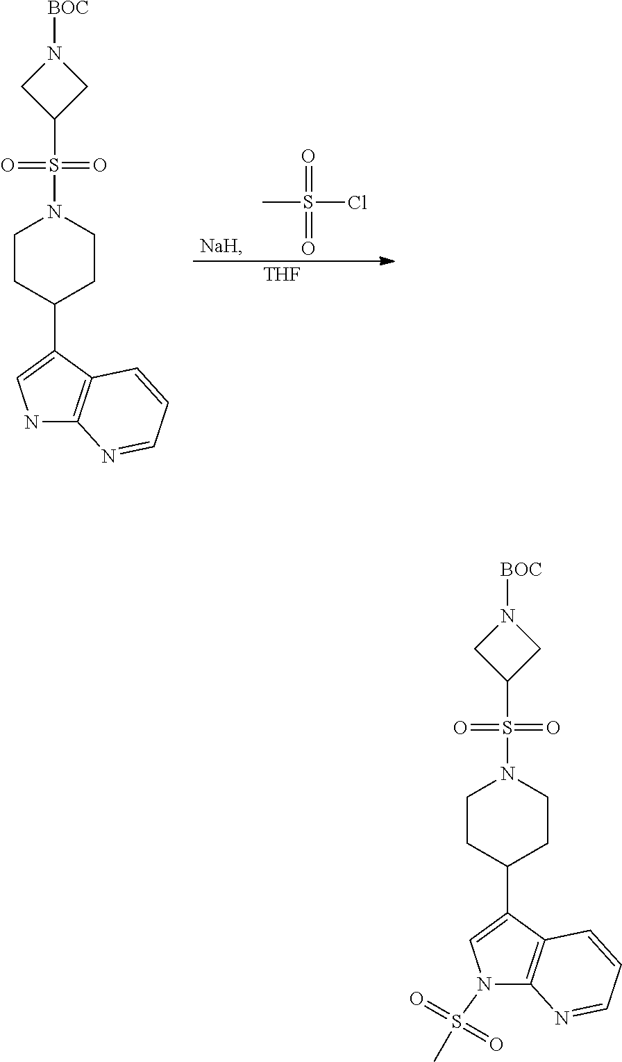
[THF].[NaH].CS(=O)(=O)Cl.C1(S(=O)(=O)N2CCC(C3=CNC4=C3C=CC=N4)CC2)CN([BOC])C1.C1(S(=O)(=O)N2CCC(C3=CN(S(=O)(=O)C)C4=C3C=CC=N4)CC2)CN([BOC])C1
